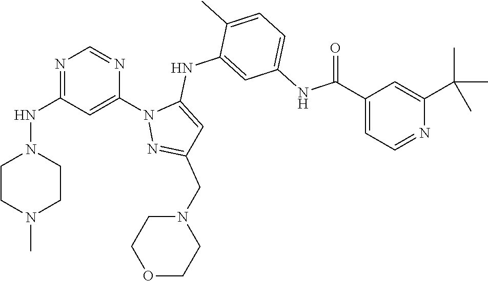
N1=C(NN2CCN(C)CC2)C=C(N2N=C(CN3CCOCC3)C=C2NC2=CC(NC(C3=CC=NC(C(C)(C)C)=C3)=O)=CC=C2C)N=C1
